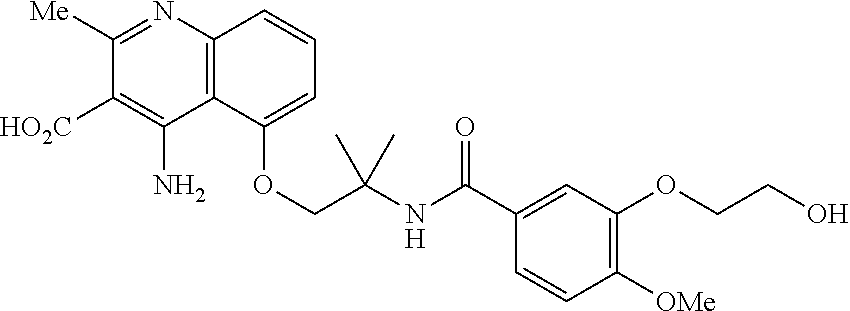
C1([Me])=NC2=C(C(N)=C1[HO2C])C(OCC(NC(C1=CC(OCCO)=C([OMe])C=C1)=O)(C)C)=CC=C2
